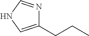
C1(CCC)=CNC=N1
